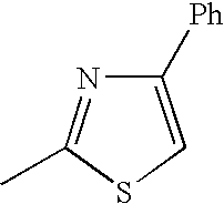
C1([Ph])=CSC(C)=N1
